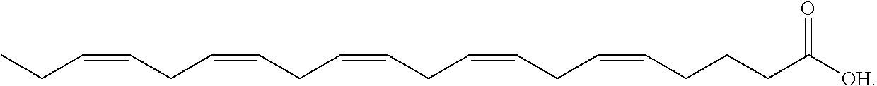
CCC=CCC=CCC=CCC=CCC=CCCCC([OH])=O
